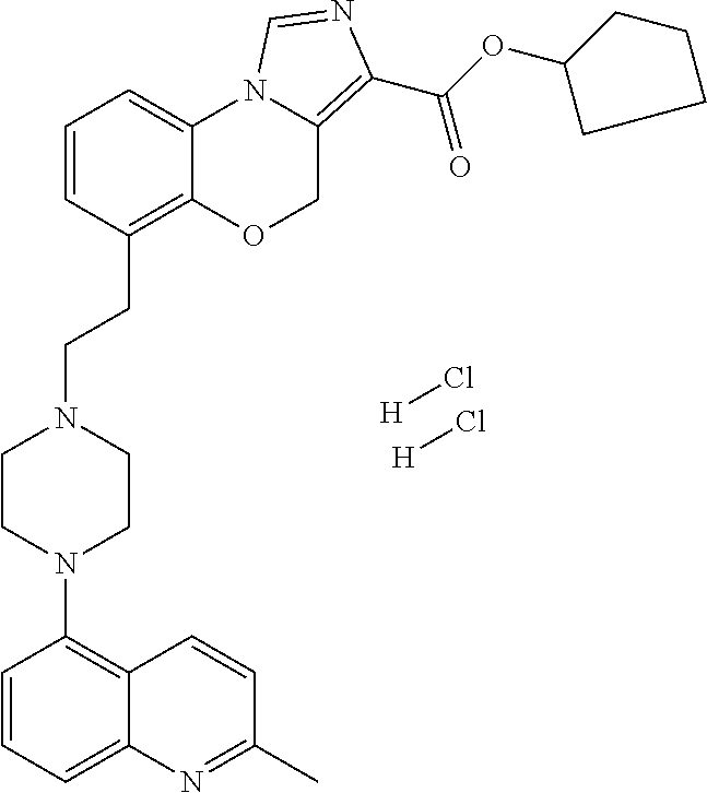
C1=CC(CCN2CCN(C3=C4C(=CC=C3)N=C(C)C=C4)CC2)=C2C(=C1)N1C(=C(C(OC3CCCC3)=O)N=C1)CO2.[H]Cl.[H]Cl
